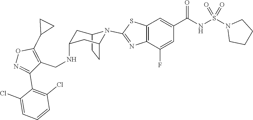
C12CCC(CC(NCC3=C(C4CC4)ON=C3C3=C(Cl)C=CC=C3Cl)C1)N2C1=NC2=C(C=C(C(NS(N3CCCC3)(=O)=O)=O)C=C2F)S1
